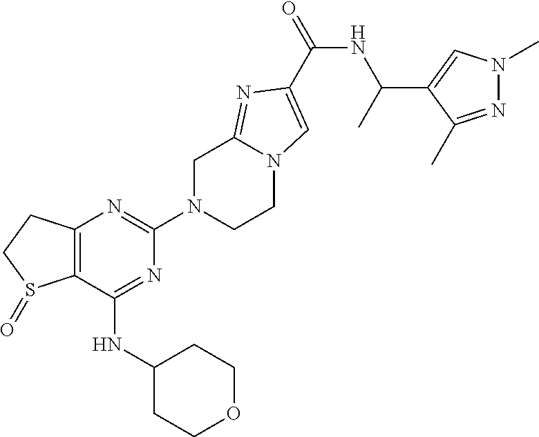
C12=C(C(NC3CCOCC3)=NC(N3CCN4C(=NC(C(=O)NC(C5=CN(C)N=C5C)C)=C4)C3)=N1)S(=O)CC2
